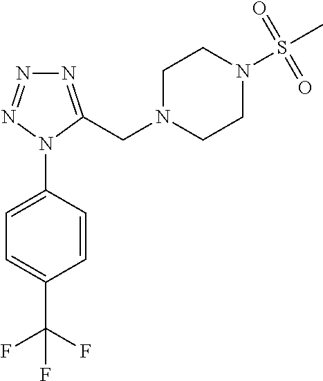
C1=C(N2C(CN3CCN(S(C)(=O)=O)CC3)=NN=N2)C=CC(C(F)(F)F)=C1
